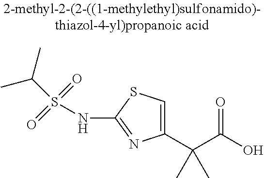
C1(C(C(O)=O)(C)C)=CSC(NS(=O)(=O)C(C)C)=N1
